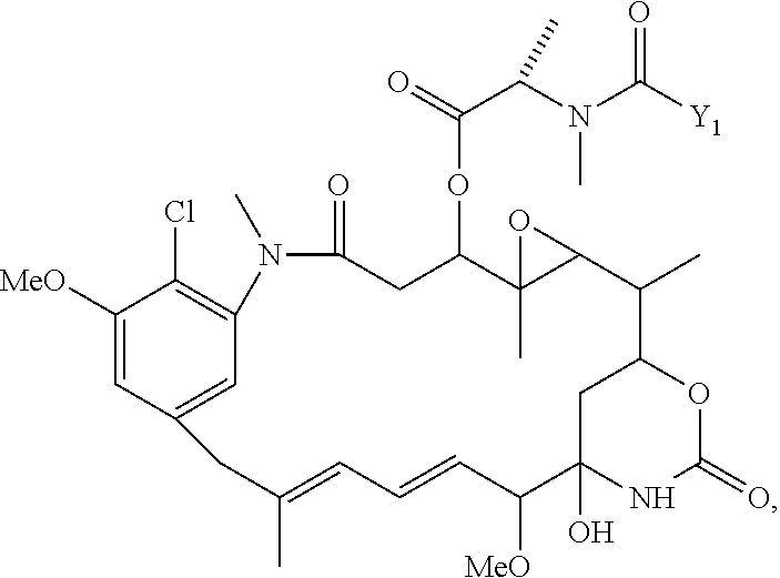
C1([MeO])=CC2=CC(=C1Cl)N(C)C(=O)CC(OC(C(N(C([Y1])=O)C)C)=O)C1(C)C(C(C)C3CC(O)(NC(=O)O3)C([MeO])C=CC=C(C)C2)O1
